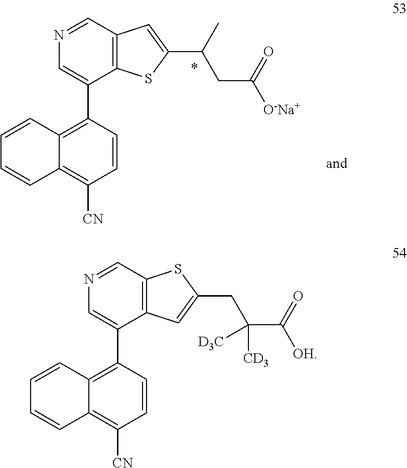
C12=C(C=NC=C1C1=C3C(=C([CN])C=C1)C=CC=C3)C=C(C(CC([O-Na+])=O)C)S2.C12=C(C=NC=C1C1=C3C(=C([CN])C=C1)C=CC=C3)SC(CC(C([OH])=O)([CD3])[D3C])=C2
